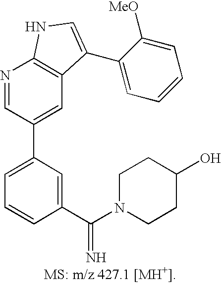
C1=C(C2=CC3=C(N=C2)NC=C3C2=CC=CC=C2[MeO])C=C(C(N2CCC(O)CC2)=N)C=C1
